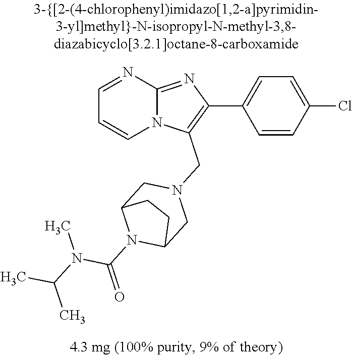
C1=CC(Cl)=CC=C1C1=C(CN2CC3N(C(=O)N(C(C)C)C)C(C2)CC3)N2C(=N1)N=CC=C2
